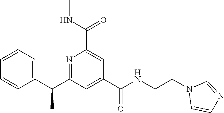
C1=CC=C(C(C2=NC(C(NC)=O)=CC(C(NCCN3C=CN=C3)=O)=C2)C)C=C1
